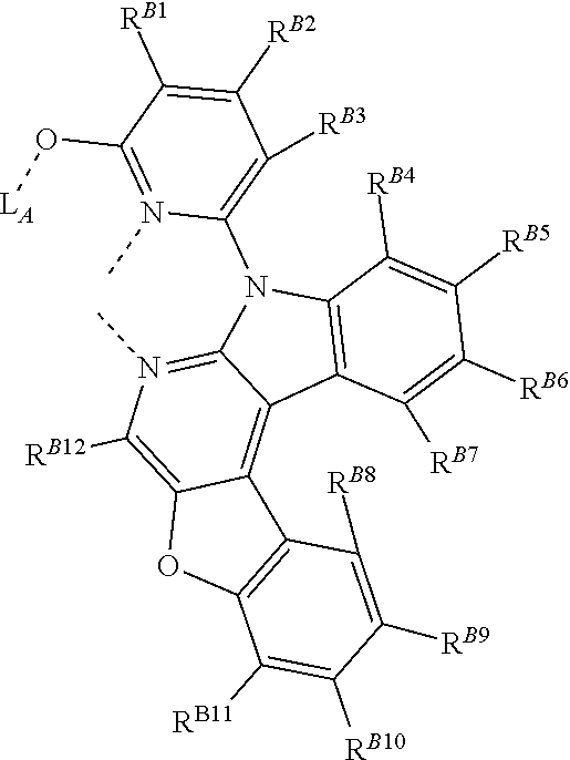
C12=C(C([RB4])=C([RB5])C([RB6])=C1[RB7])N(C1=C([RB3])C([RB2])=C([RB1])C(O[LA])=N1C)C1=N(C)C([RB12])=C3C(=C21)C1=C(O3)C([RB11])=C([RB10])C([RB9])=C1[RB8]
